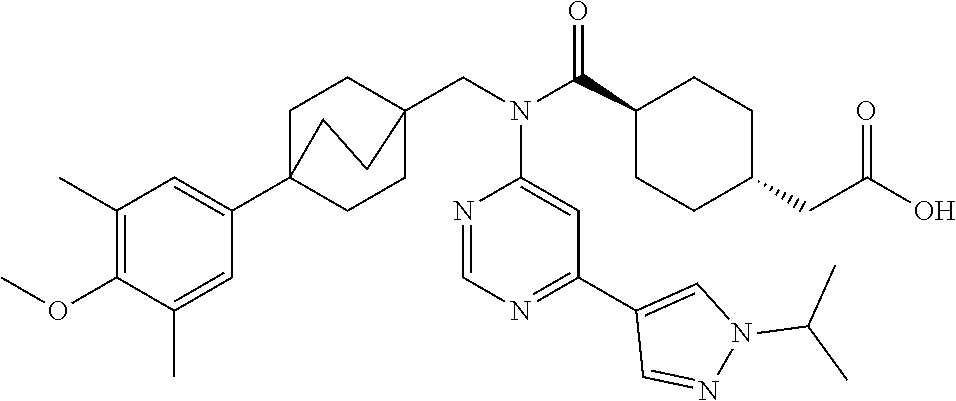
C1(C)=C(OC)C(C)=CC(C23CCC(CN(C(C4CCC(CC(O)=O)CC4)=O)C4=CC(C5=CN(C(C)C)N=C5)=NC=N4)(CC2)CC3)=C1
